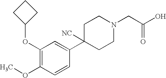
C1(OC2CCC2)=C(OC)C=CC(C2([NC])CCN(CC(O)=O)CC2)=C1
